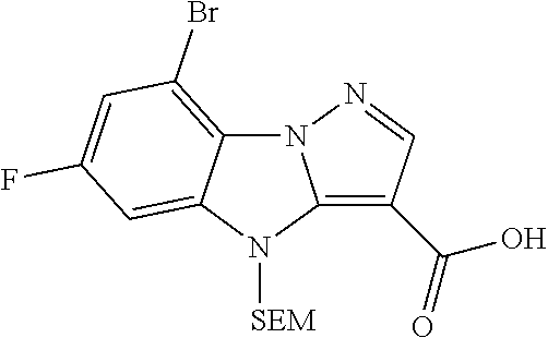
C12=C(Br)C=C(F)C=C1N([SEM])C1=C(C(=O)O)C=NN21
